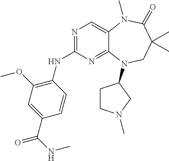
N1=C(NC2=C(OC)C=C(C(=O)NC)C=C2)N=C2C(=C1)N(C)C(=O)C(C)(C)CN2C1CCN(C)C1
